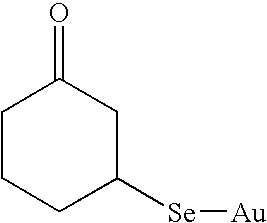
C1CCC([Se][Au])CC1=O
